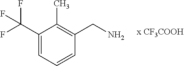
C1(C(F)(F)F)=CC=CC(CN)=C1C
